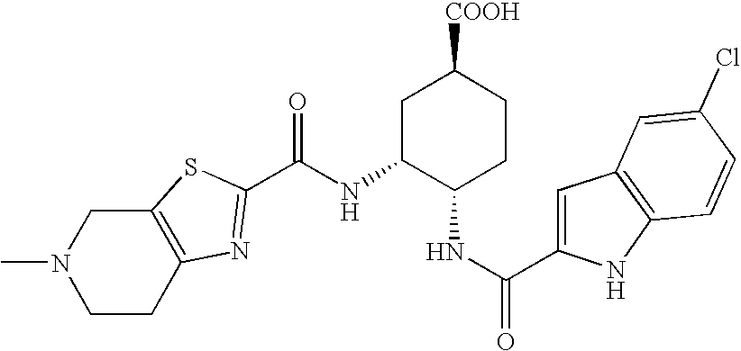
C12=C(CCN(C)C1)N=C(C(NC1C(NC(C3=CC4=C(N3)C=CC(Cl)=C4)=O)CCC([COOH])C1)=O)S2
